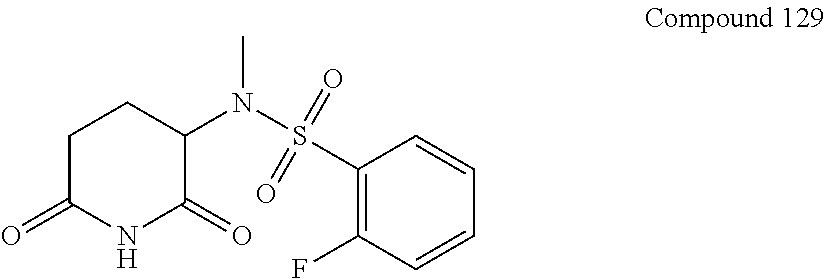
C1C(=O)NC(=O)C(N(S(C2=C(F)C=CC=C2)(=O)=O)C)C1
